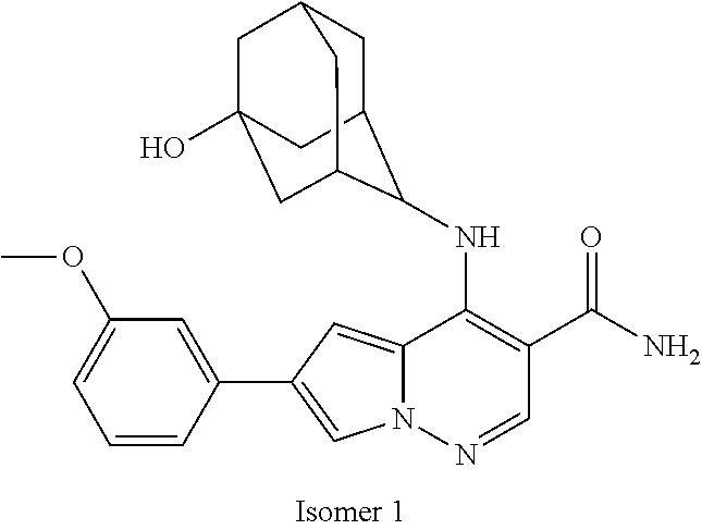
N12C(=CC(C3=CC(OC)=CC=C3)=C1)C(NC1C3CC4CC(O)(CC1C4)C3)=C(C(N)=O)C=N2
